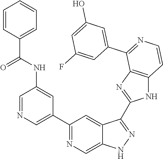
C1(C2=CN=CC(NC(C3=CC=CC=C3)=O)=C2)=NC=C2C(=C1)C(C1=NC3=C(N1)C=CN=C3C1=CC(O)=CC(F)=C1)=NN2
